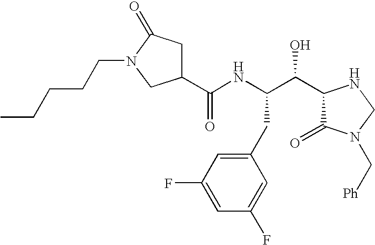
C1C(C(NC(C(C2C(=O)N(C[Ph])CN2)O)CC2=CC(F)=CC(F)=C2)=O)CN(CCCCC)C1=O
